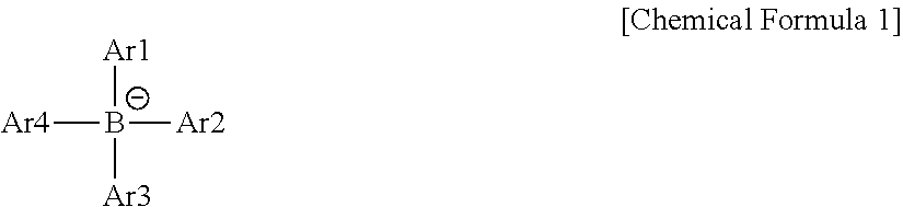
[B-]([Ar1])([Ar2])([Ar3])[Ar4]
